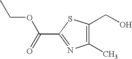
C1(CO)=C(C)N=C(C(=O)OCC)S1
